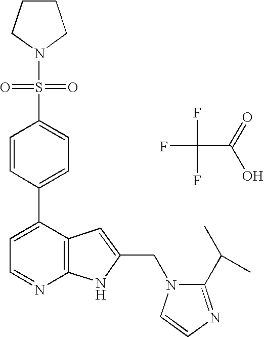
FC(F)(C(=O)O)F.C1(C2=CC=NC3=C2C=C(CN2C(C(C)C)=NC=C2)N3)=CC=C(S(N2CCCC2)(=O)=O)C=C1
